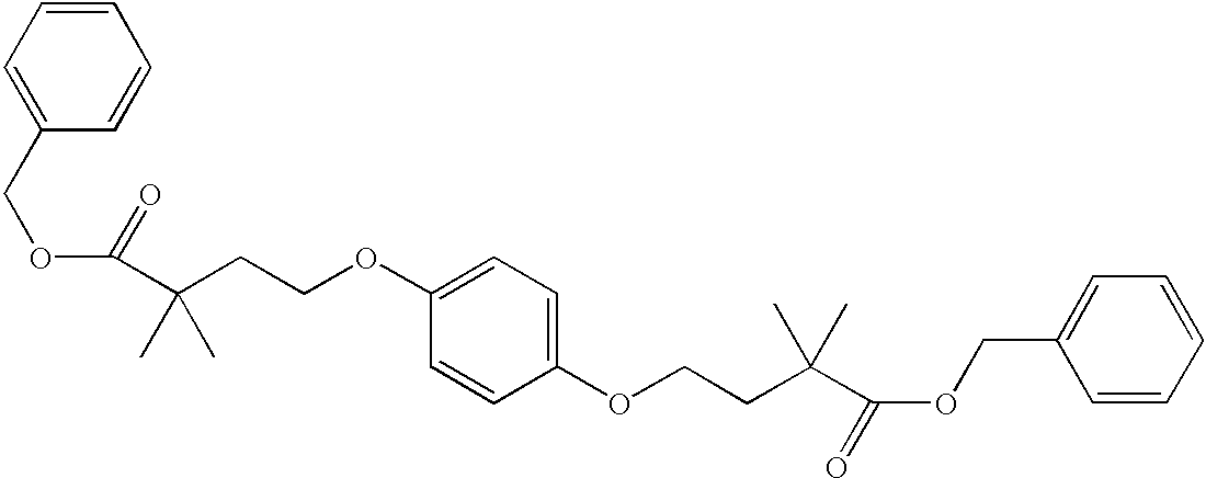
C1(COC(C(CCOC2=CC=C(OCCC(C(OCC3=CC=CC=C3)=O)(C)C)C=C2)(C)C)=O)=CC=CC=C1
